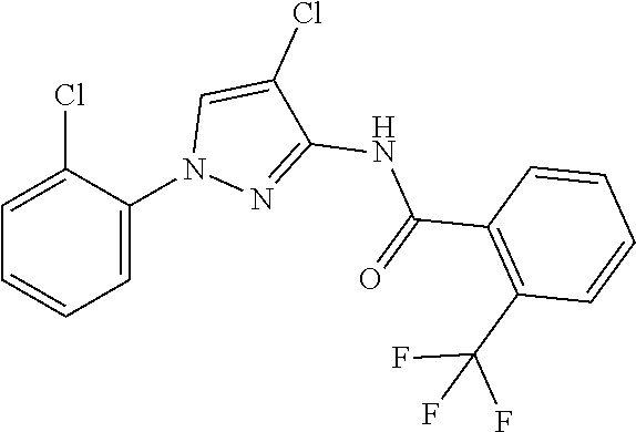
C1(C(=O)NC2=NN(C3=CC=CC=C3Cl)C=C2Cl)=C(C(F)(F)F)C=CC=C1
